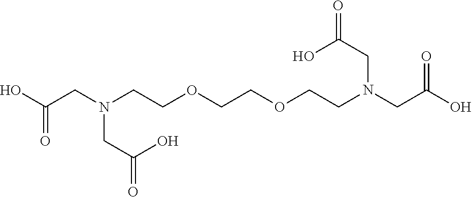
C(CN(CCOCCOCCN(CC(O)=O)CC(=O)O)CC(=O)O)(O)=O
